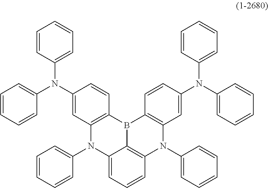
C1=CC(N(C2=CC3=C(C=C2)B2C4=C(N(C5=CC=CC=C5)C5=C2C=CC(N(C2=CC=CC=C2)C2=CC=CC=C2)=C5)C=CC=C4N3C2=CC=CC=C2)C2=CC=CC=C2)=CC=C1
